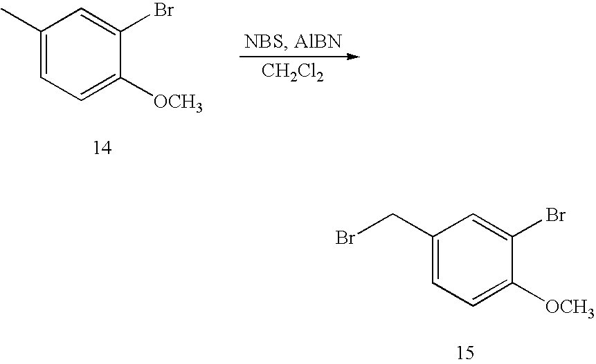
[CH2Cl2].C1(C)=CC=C([OCH3])C(Br)=C1.C1(CBr)=CC=C([OCH3])C(Br)=C1
